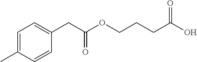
C1=C(C)C=CC(CC(OCCCC(O)=O)=O)=C1
